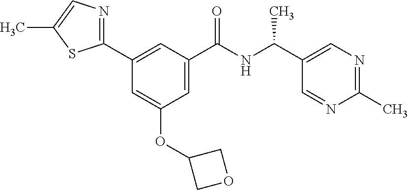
C1(C2=NC=C(C)S2)=CC(C(NC(C2=CN=C(C)N=C2)C)=O)=CC(OC2COC2)=C1
